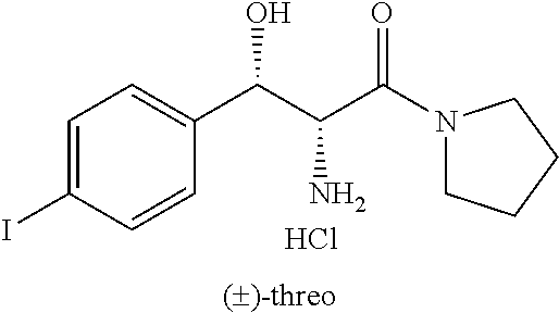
C1=C(I)C=CC(C(C(C(N2CCCC2)=O)N)O)=C1.Cl
